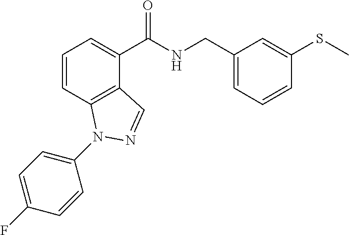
C1=CC2=C(C(C(NCC3=CC=CC(SC)=C3)=O)=C1)C=NN2C1=CC=C(F)C=C1
